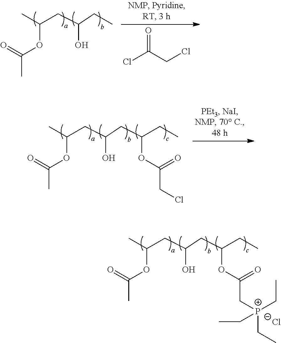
CCC(CC(C)OC(C)=O)O.C(Cl)(=O)CCl.C(CC(CC(C)OC(C)=O)O)(CC)OC(CCl)=O.C(CC(CC(C)OC(C)=O)O)(CC)OC(C[P+](CC)(CC)CC)=O.[Cl-]
